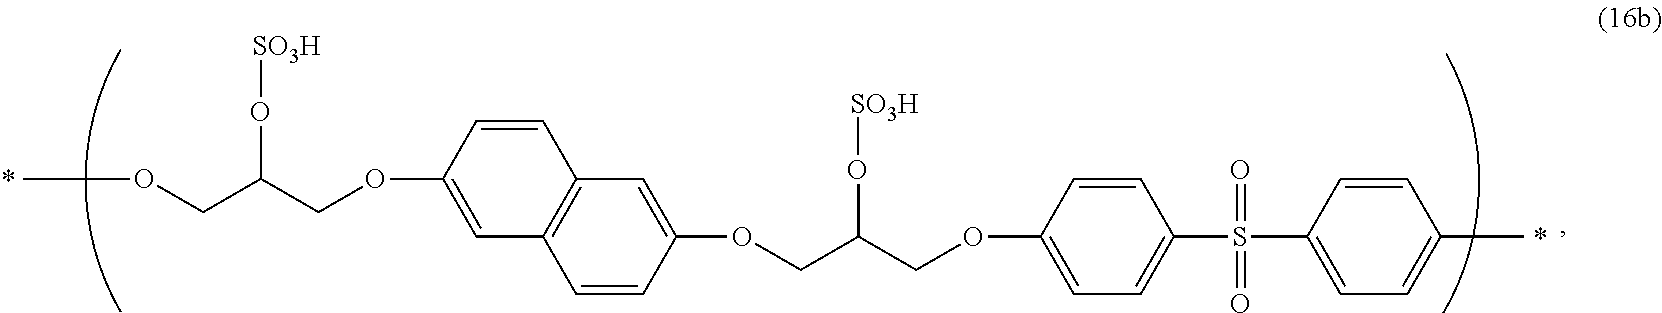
C1=CC(OCC(COC2=CC=C(S(=O)(=O)C3=CC=C(C)C=C3)C=C2)O[SO3H])=CC2=C1C=C(OCC(COC)O[SO3H])C=C2
